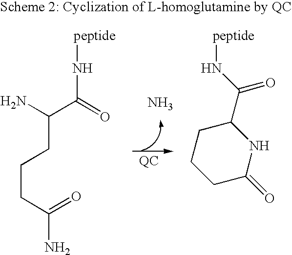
C(CC(N)=O)CC(C(=O)N[peptide])N.N.C1CCC(=O)NC1C(N[peptide])=O
